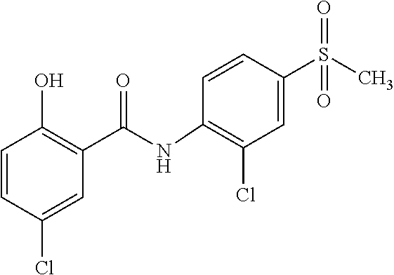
S(=O)(C1=CC(Cl)=C(NC(C2=C(O)C=CC(Cl)=C2)=O)C=C1)(=O)C
